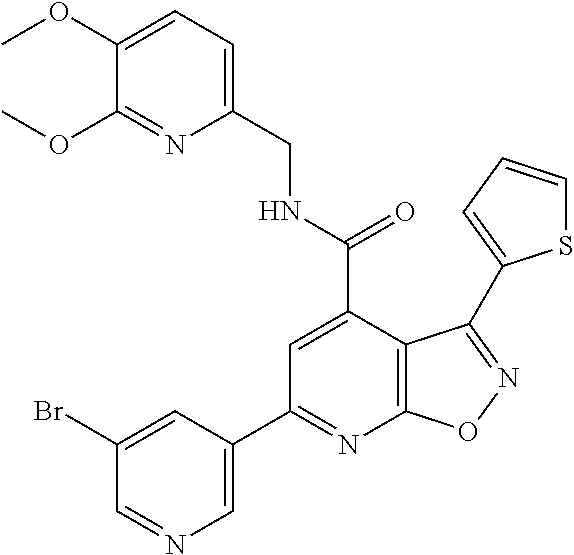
C1(OC)=CC=C(CNC(=O)C2=CC(C3=CN=CC(Br)=C3)=NC3=C2C(C2=CC=CS2)=NO3)N=C1OC
